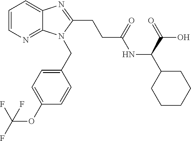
C1=CN=C2C(=C1)N=C(CCC(NC(C1CCCCC1)C(=O)O)=O)N2CC1=CC=C(OC(F)(F)F)C=C1
